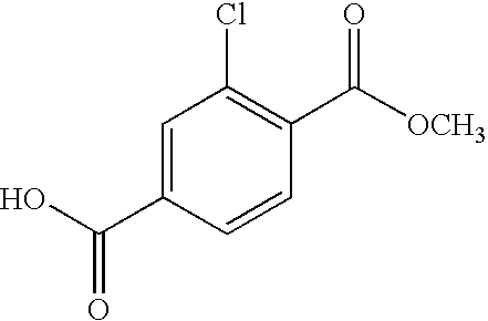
OC(C1=CC(Cl)=C(C([OCH3])=O)C=C1)=O
